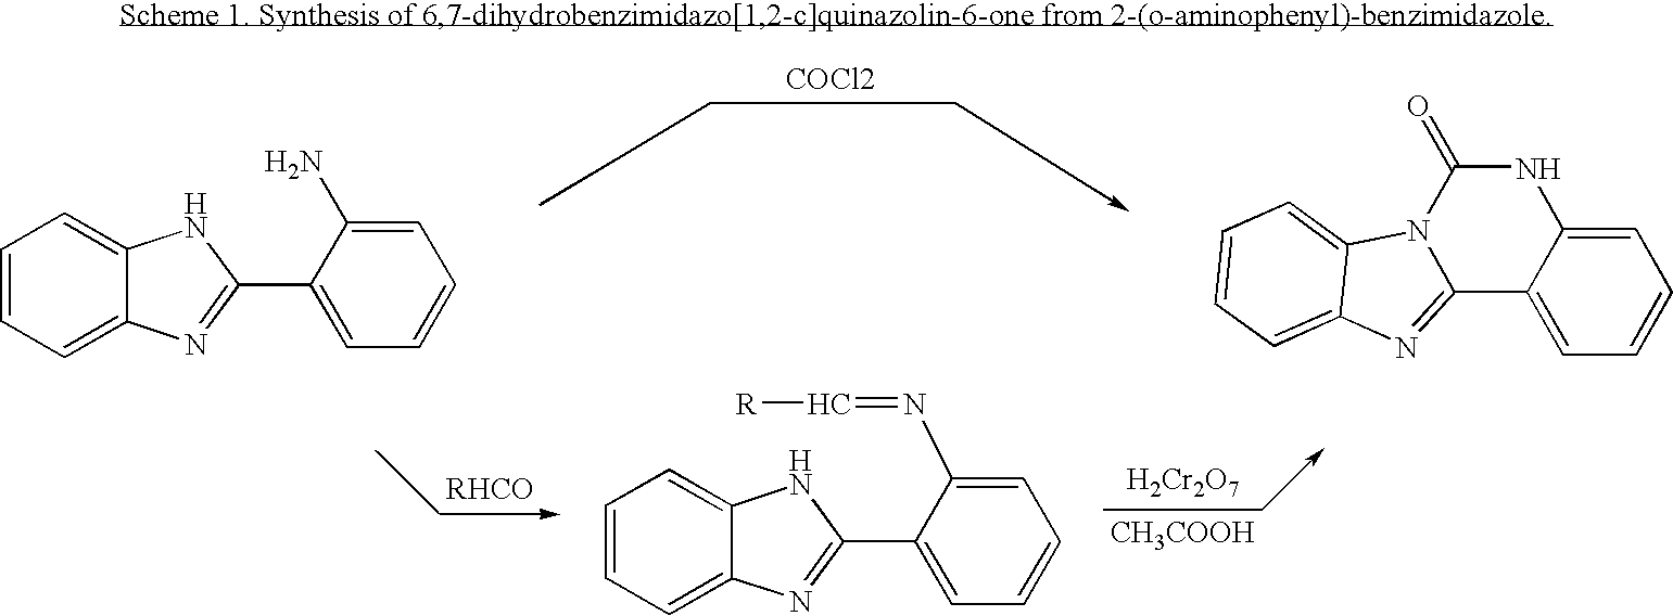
[H2Cr2O7].[CH3COOH].C1=CC=C2C(=C1)NC(C1=CC=CC=C1N=C[R])=N2.[COCl2].C1=CC=C2C(=C1)NC(C1=CC=CC=C1N)=N2.C1=CC=C2C(=C1)N1C(=O)NC3=CC=CC=C3C1=N2
